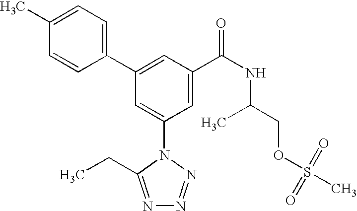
C1(C2=CC(C(NC(COS(C)(=O)=O)C)=O)=CC(N3C(CC)=NN=N3)=C2)=CC=C(C)C=C1
